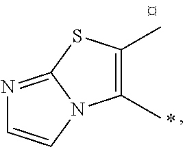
N1=C2N(C=C1)C(C)=C(C)S2
